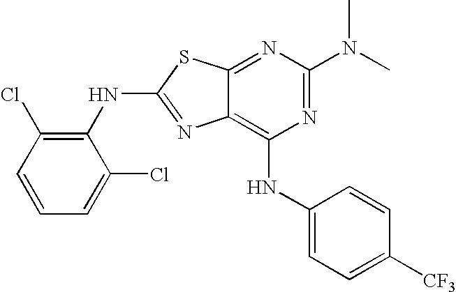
C1(NC2=C(Cl)C=CC=C2Cl)=NC2=C(NC3=CC=C([CF3])C=C3)N=C(N(C)C)N=C2S1
